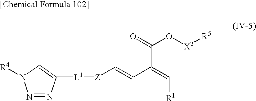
[L1]([Z]C=CC(=C[R1])C(=O)O[X2][R5])C1=CN([R4])N=N1
